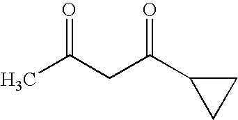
O=C(CC(C1CC1)=O)C
